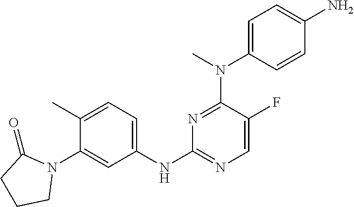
C1(NC2=NC=C(F)C(N(C)C3=CC=C(N)C=C3)=N2)=CC=C(C)C(N2C(=O)CCC2)=C1
